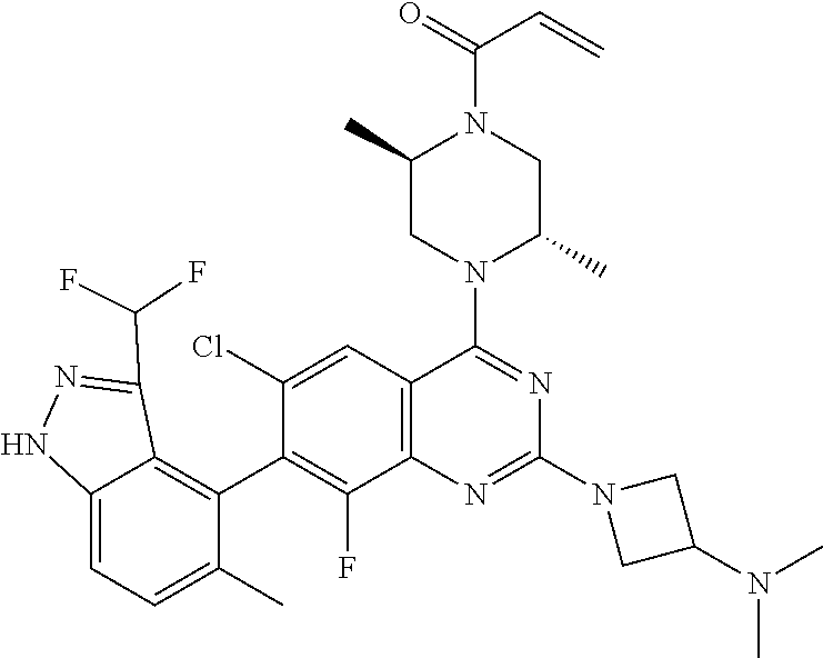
C12=C(C=C(Cl)C(C3=C4C(=CC=C3C)NN=C4C(F)F)=C1F)C(N1C(C)CN(C(=O)C=C)C(C)C1)=NC(N1CC(N(C)C)C1)=N2
